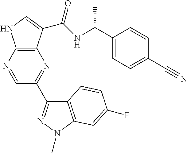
C12=C(C(C(NC(C3=CC=C(C#N)C=C3)C)=O)=CN1)N=C(C1=NN(C)C3=C1C=CC(F)=C3)C=N2
